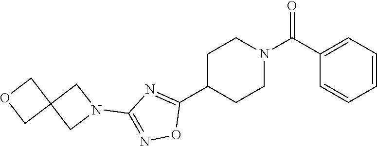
C1C(C2=NC(N3CC4(C3)COC4)=NO2)CCN(C(=O)C2=CC=CC=C2)C1
